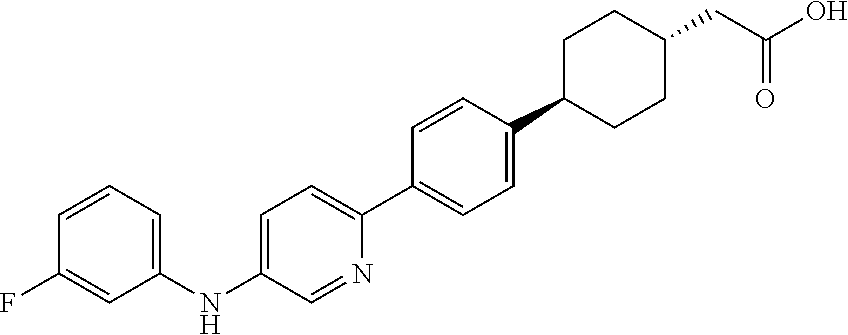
C1(NC2=CC=C(C3=CC=C(C4CCC(CC(O)=O)CC4)C=C3)N=C2)=CC=CC(F)=C1
